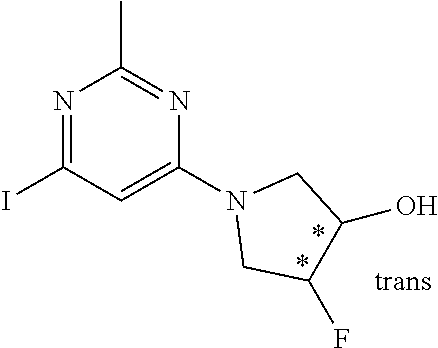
N1=C(I)C=C(N2CC(F)C(O)C2)N=C1C
